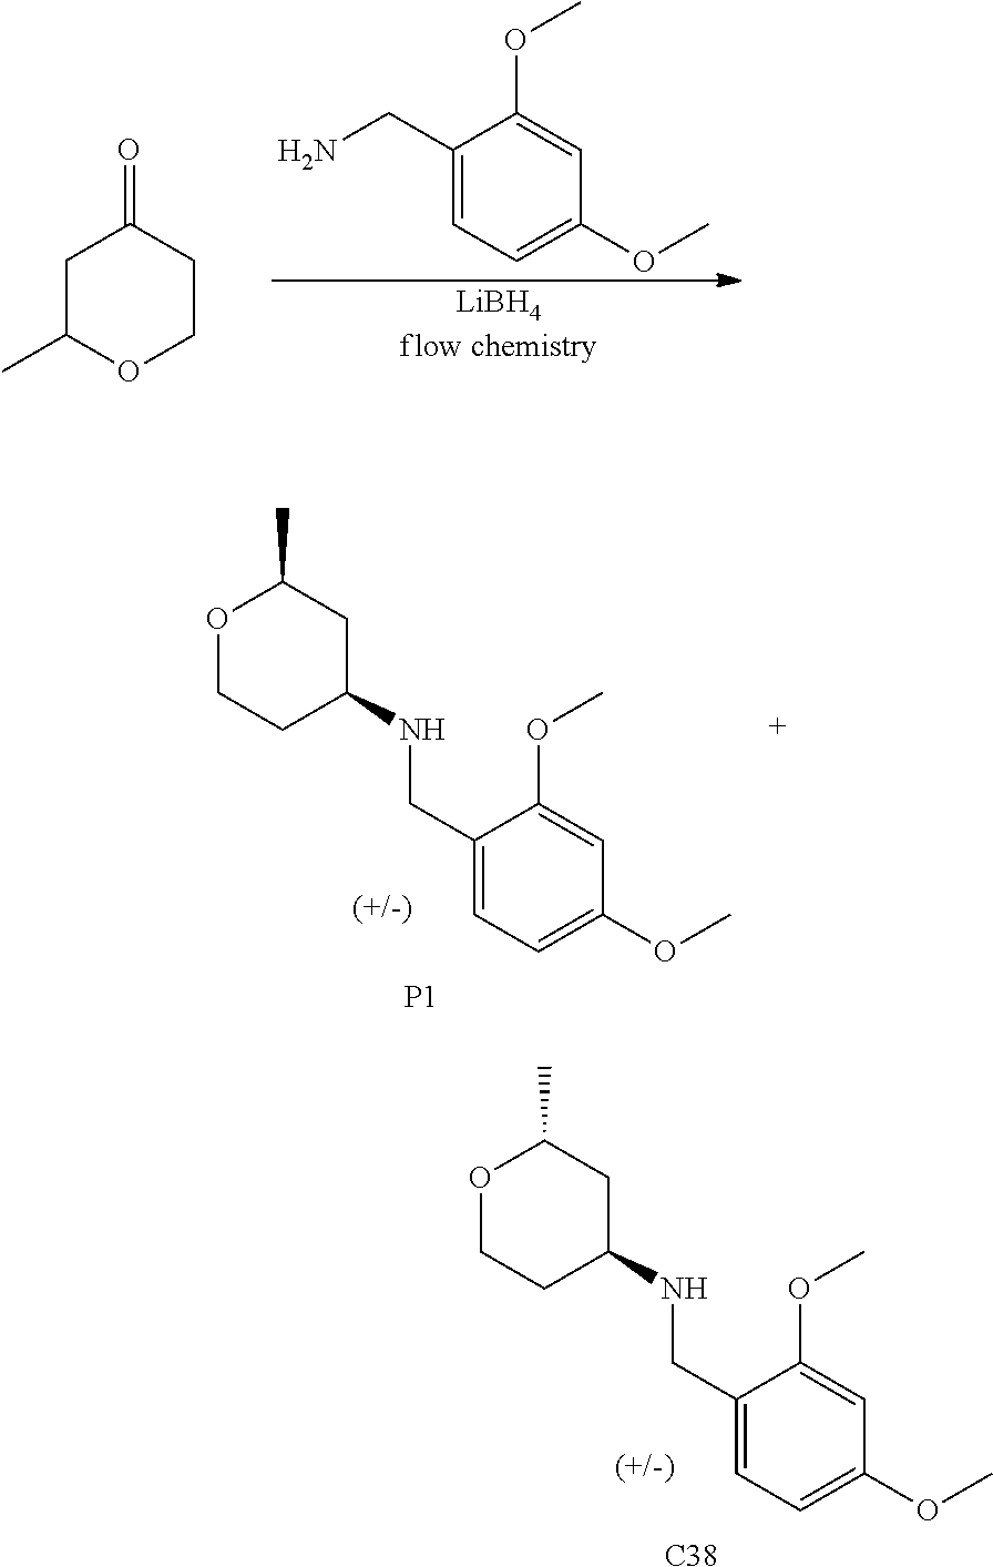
C1(CNC2CC(C)OCC2)=CC=C(OC)C=C1OC.[C38].C1(CN)=CC=C(OC)C=C1OC.[LiBH4flow chemistry].C1C(C)OCCC1=O.C1(CNC2CC(C)OCC2)=CC=C(OC)C=C1OC.[P1]
